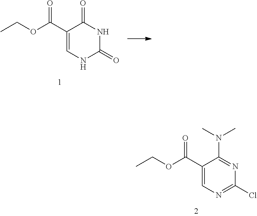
C1(C(=O)OCC)=CN=C(Cl)N=C1N(C)C.C1(C(=O)OCC)=CNC(=O)NC1=O
